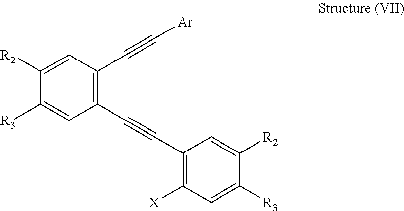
C1(C#CC2=C([X])C=C([R3])C([R2])=C2)=C(C#C[Ar])C=C([R2])C([R3])=C1
